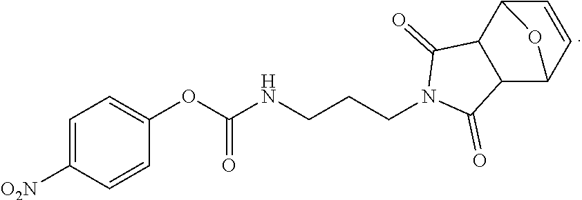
C1=C([O2N])C=CC(OC(=O)NCCCN2C(=O)C3C(C2=O)C2C=CC3O2)=C1
